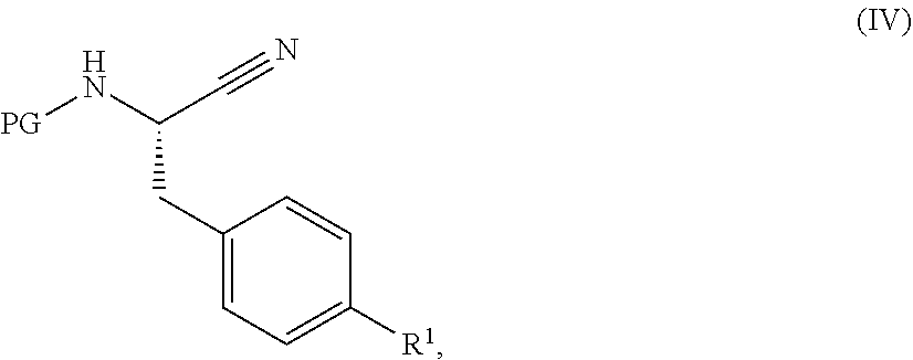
C1(CC(N[PG])C#N)=CC=C([R1])C=C1
